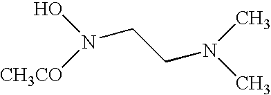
ON([CH3CO])CCN(C)C
